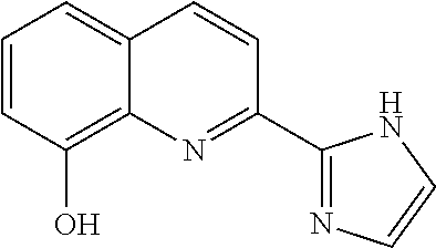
C1=CC(O)=C2C(=C1)C=CC(C1=NC=CN1)=N2
